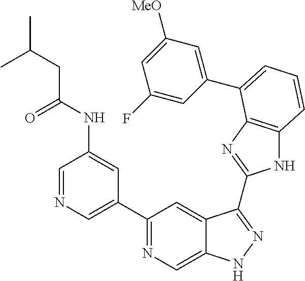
C1(C2=NC=C3C(=C2)C(C2=NC4=C(N2)C=CC=C4C2=CC([MeO])=CC(F)=C2)=NN3)=CN=CC(NC(CC(C)C)=O)=C1
